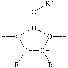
O1([H])[H](O[R])O([H])C([R])C1[R]
